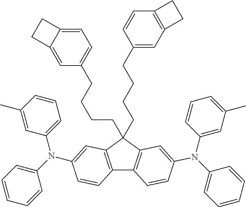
C12=C(C=C(N(C3=CC=CC(C)=C3)C3=CC=CC=C3)C=C1)C(CCCCC1=CC3=C(C=C1)CC3)(CCCCC1=CC=C3C(=C1)CC3)C1=C2C=CC(N(C2=CC(C)=CC=C2)C2=CC=CC=C2)=C1
